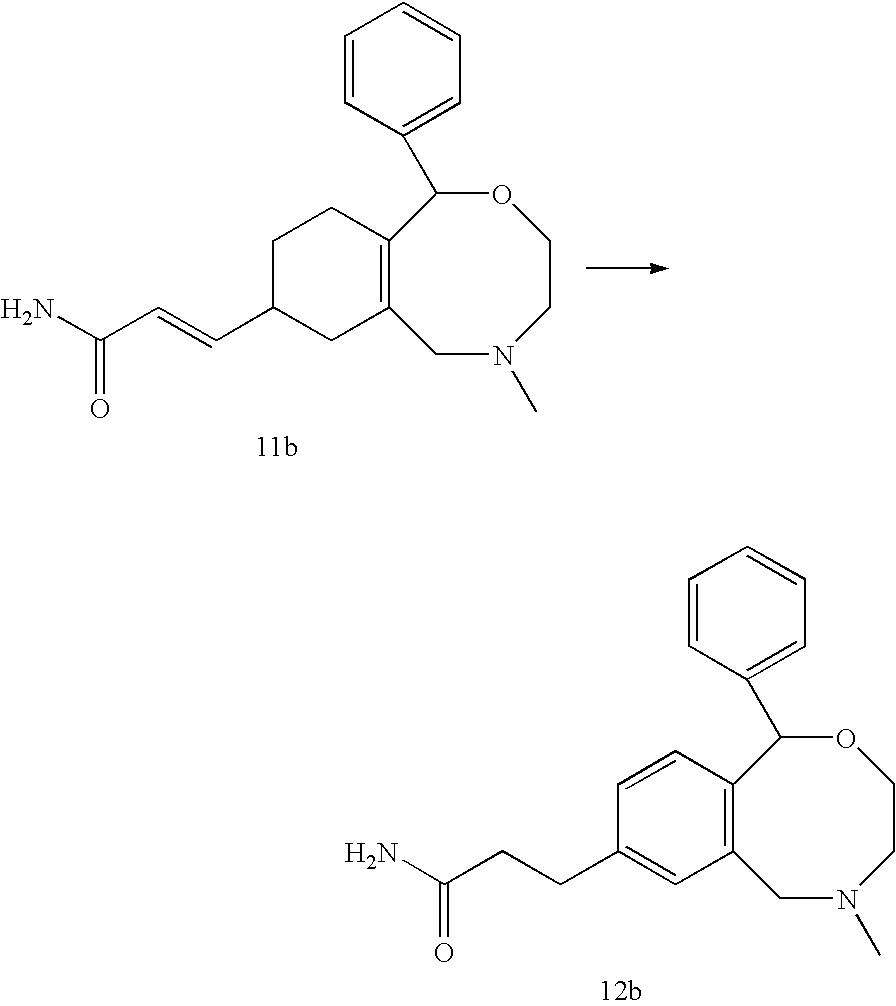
C1C(C=CC(N)=O)CC2=C(C1)C(C1=CC=CC=C1)OCCN(C)C2.C1=CC2=C(C=C1CCC(N)=O)CN(C)CCOC2C1=CC=CC=C1
